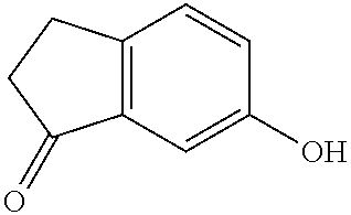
C12=C(C=C(O)C=C1)C(=O)CC2
